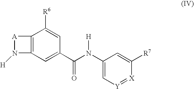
C1=C(C(N([H])C2=C[Y]=[X]C([R7])=C2)=O)C=C([R6])C2=C1N([H])[A]2
